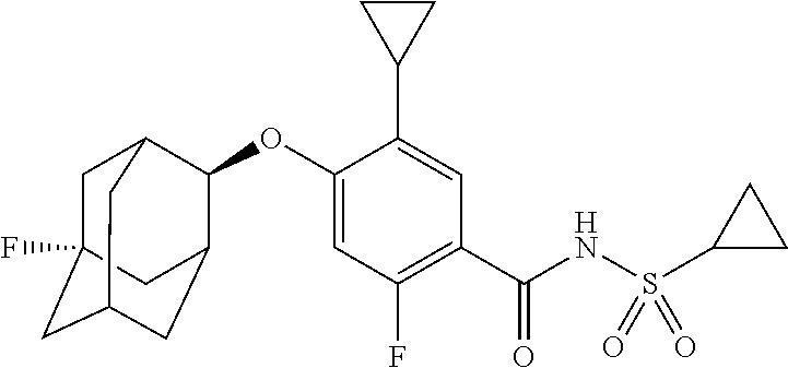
O(C1=CC(F)=C(C(NS(C2CC2)(=O)=O)=O)C=C1C1CC1)C1C2CC3CC(F)(CC1C3)C2
